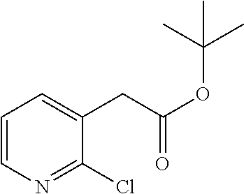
C1=CN=C(Cl)C(CC(=O)OC(C)(C)C)=C1
